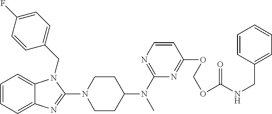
C1=CC=C2C(=C1)N(CC1=CC=C(F)C=C1)C(N1CCC(N(C3=NC=CC(OCOC(=O)NCC4=CC=CC=C4)=N3)C)CC1)=N2
